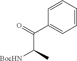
C(C(C)[BocHN])(=O)C1=CC=CC=C1
